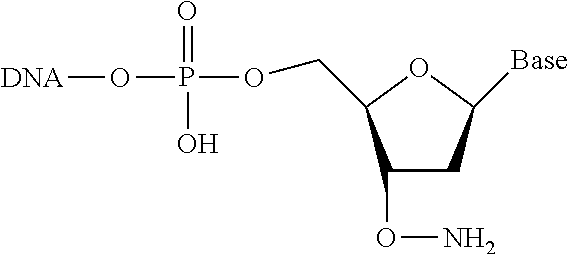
C1(ON)CC([Base])OC1COP(=O)(O)O[DNA]
